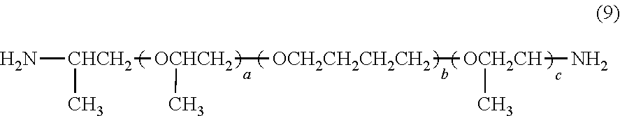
N[CHCH2](C)[OCHCH2]([OCH2CH2CH2CH2][OCH2CH](N)C)C
